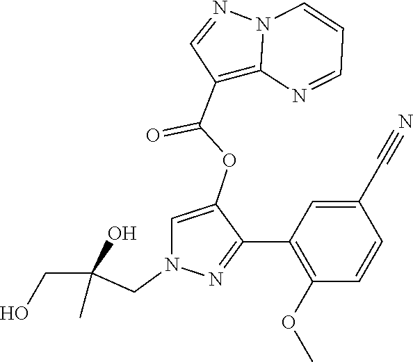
N12C(=C(C(OC3=CN(CC(O)(CO)C)N=C3C3=C(OC)C=CC(C#N)=C3)=O)C=N1)N=CC=C2
